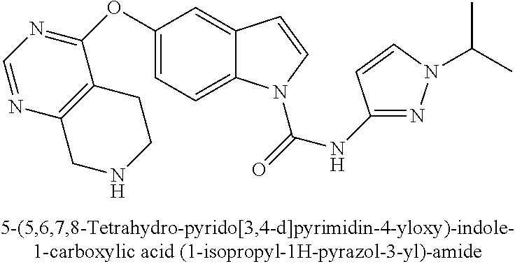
C1(OC2=NC=NC3=C2CCNC3)=CC=C2C(=C1)C=CN2C(=O)NC1=NN(C(C)C)C=C1
